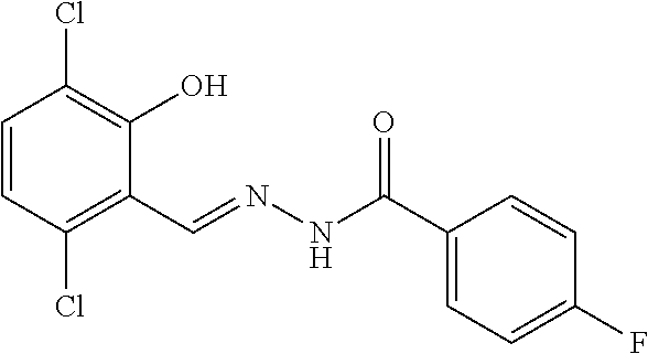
C1=CC(Cl)=C(C=NNC(C2=CC=C(F)C=C2)=O)C(O)=C1Cl
